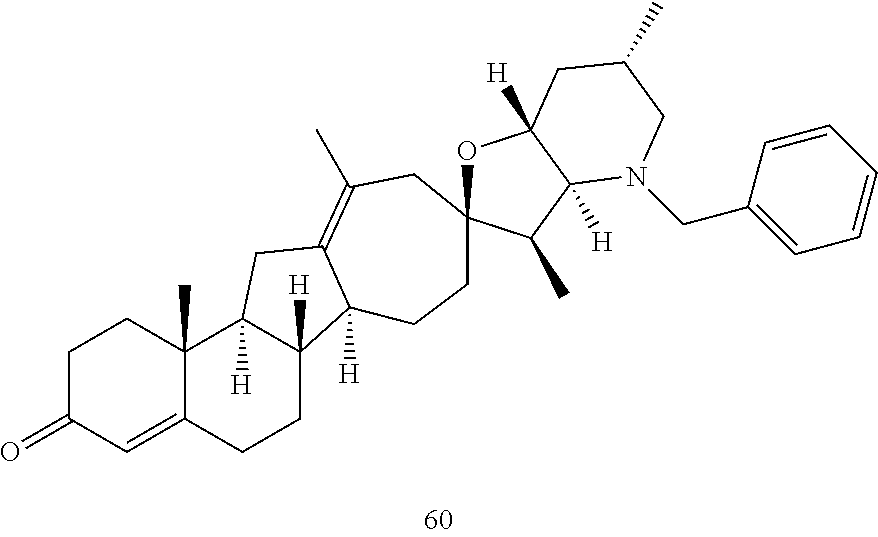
C1C(=O)C=C2C(C)(C1)C1([H])C([H])(CC2)C2([H])C(=C(C)CC3(CC2)OC2([H])C([H])(C3C)N(CC3=CC=CC=C3)CC(C)C2)C1
